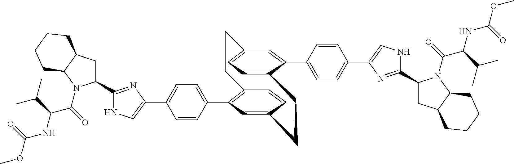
C12=C(C3=CC=C(C4=CNC(C5CC6C(N5C(C(NC(=O)OC)C(C)C)=O)CCCC6)=N4)C=C3)C=C(C=C1)CCC1=CC=C(C=C1C1=CC=C(C3=CNC(C4CC5C(N4C(C(NC(=O)OC)C(C)C)=O)CCCC5)=N3)C=C1)CC2
